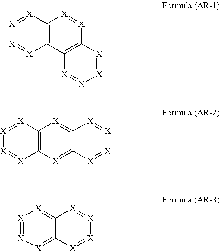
C12=C(C3=C([X]=[X]1)[X]=[X][X]=[X]3)[X]=[X][X]=[X]2.C12=C([X]=C3C(=[X]1)[X]=[X][X]=[X]3)[X]=[X][X]=[X]2.[X]1=[X][X]=C2C(=[X]1)[X]=[X][X]=[X]2
